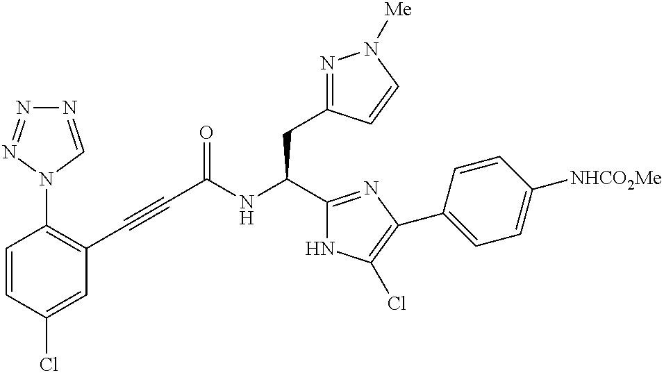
C1=CC(Cl)=CC(C#CC(NC(C2=NC(C3=CC=C([NHCO2Me])C=C3)=C(Cl)N2)CC2=NN([Me])C=C2)=O)=C1N1C=NN=N1
